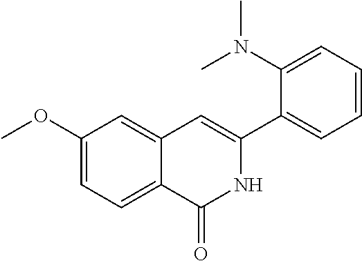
C1(OC)=CC=C2C(=C1)C=C(C1=CC=CC=C1N(C)C)NC2=O
